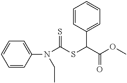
C1=CC(N(C(SC(C(OC)=O)C2=CC=CC=C2)=S)CC)=CC=C1
